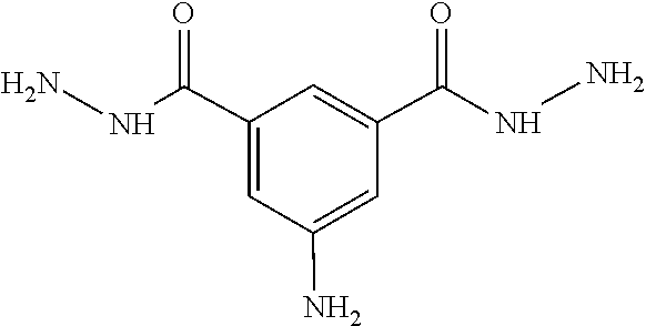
N(N)C(C1=CC(C(NN)=O)=CC(N)=C1)=O
